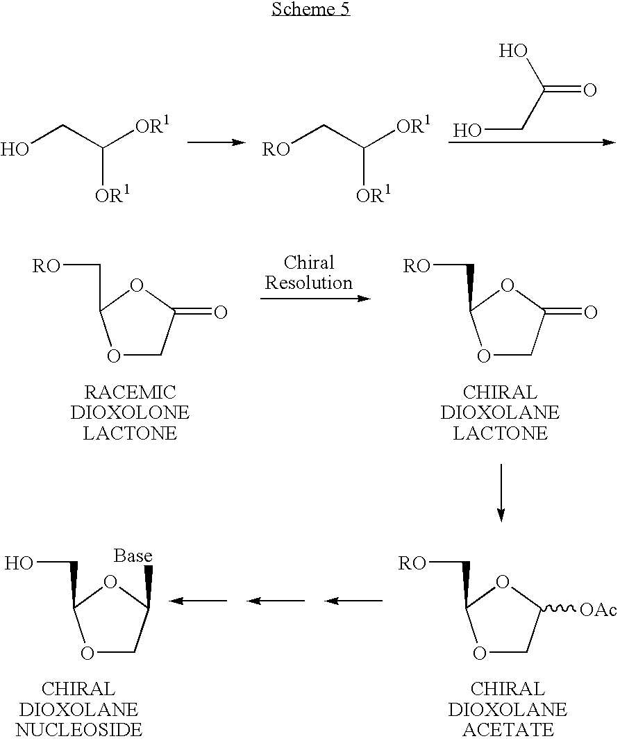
C(=O)(O)CO.OCC([OR1])[OR1].[RO]CC([OR1])[OR1].O1CC(=O)OC1C[RO].O1CC(=O)OC1C[RO].O1CC([Base])OC1CO.O1CC([OAc])OC1C[RO]
